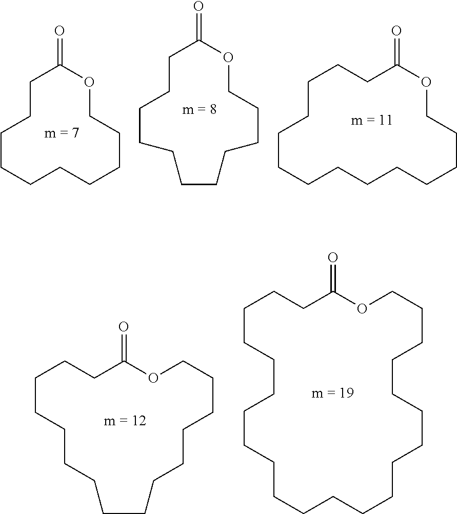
C1CCCCOC(=O)CCCCCCCCC1.O=C1CCCCCCCCCCCO1.C1CCCCCCCC(=O)OCC1.C1CCCCCCCCCCCCOC(=O)CCCCCCCCC1.C1CCCCCCCCCOC(=O)CCCCC1
